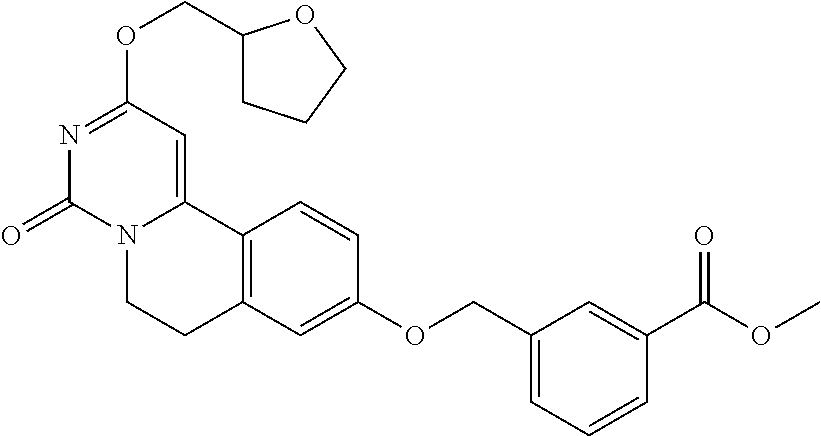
N1=C(OCC2CCCO2)C=C2N(C1=O)CCC1=C2C=CC(OCC2=CC=CC(C(OC)=O)=C2)=C1
